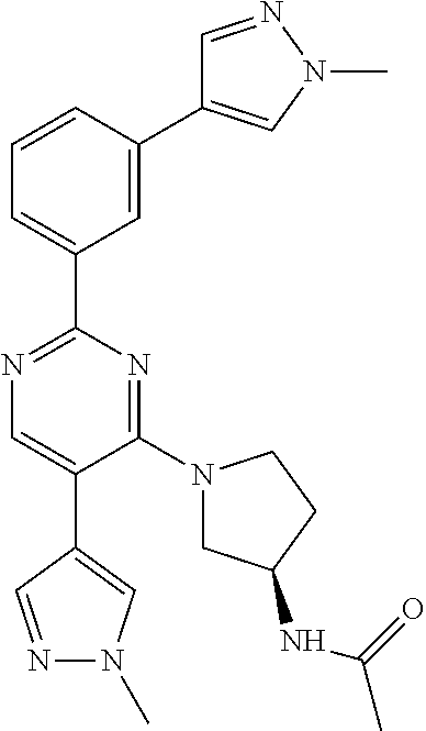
N1=C(C2=CC=CC(C3=CN(C)N=C3)=C2)N=C(N2CC(NC(C)=O)CC2)C(C2=CN(C)N=C2)=C1
